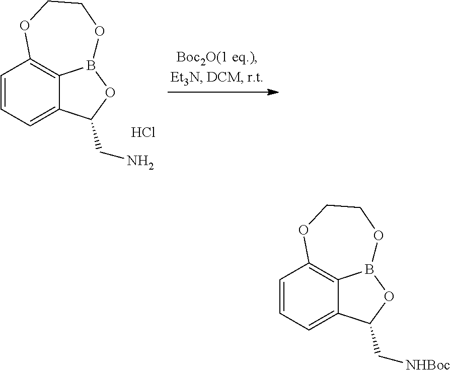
C1=CC=C2C3=C1OCCOB3OC2C[NHBoc].C1=CC=C2C3=C1OCCOB3OC2CN.Cl
